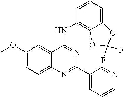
COC1=CC=C2C(=C1)C(NC1=C3C(=CC=C1)OC(F)(F)O3)=NC(C1=CC=CN=C1)=N2
